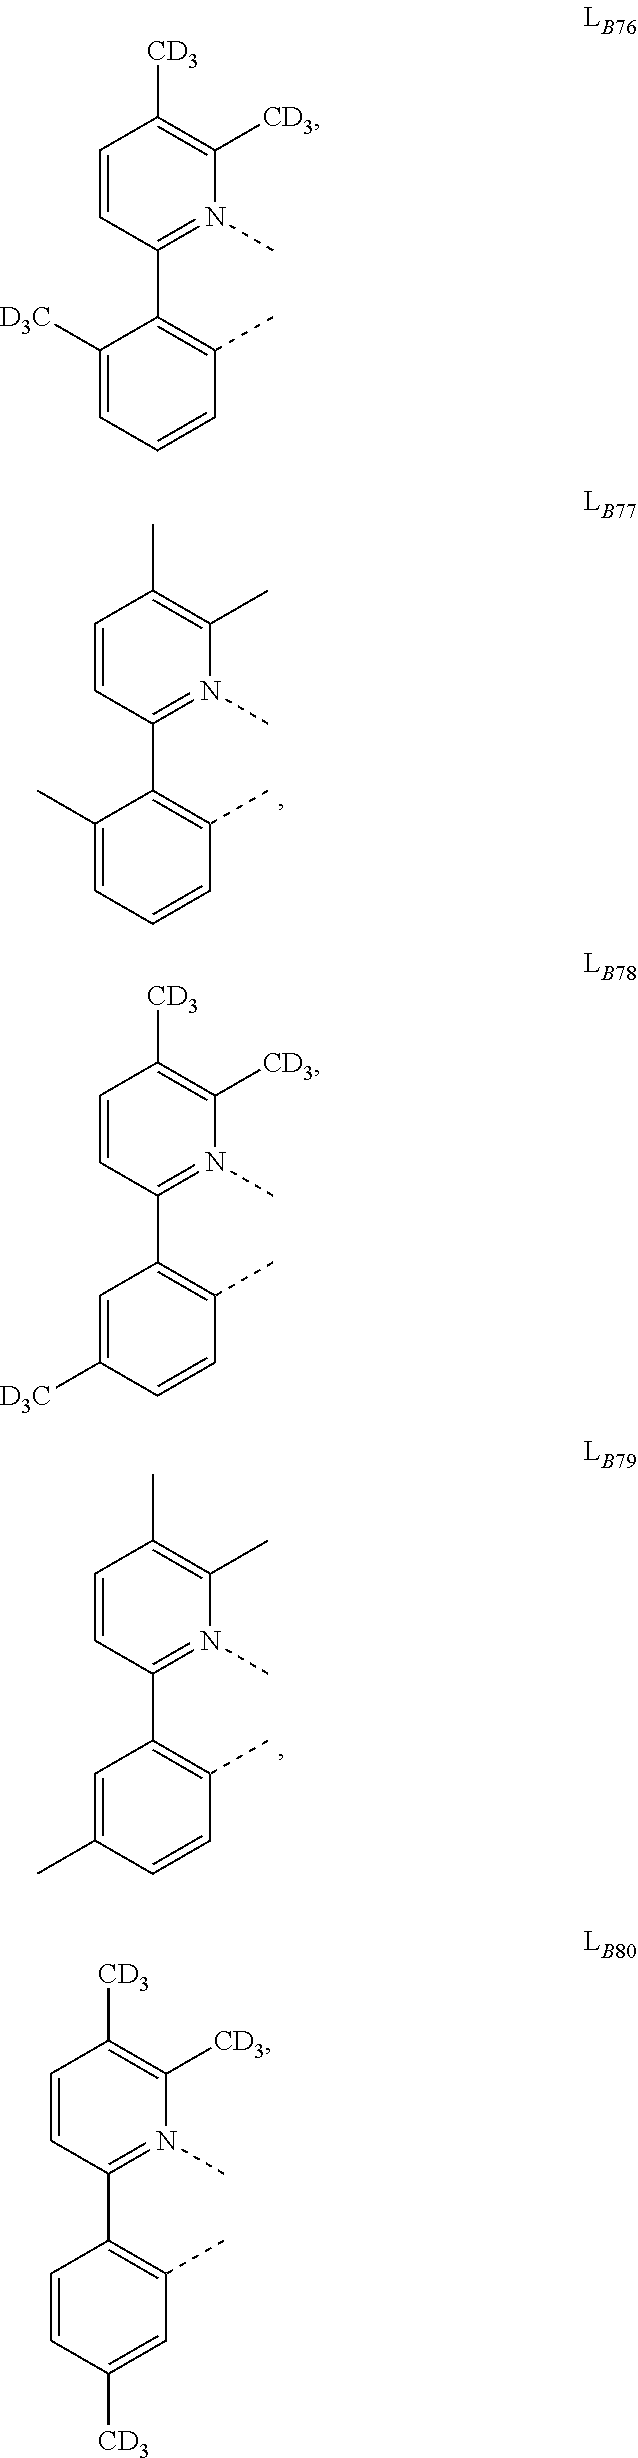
C1=CC(C2=C(C)C=CC=C2C)=N(C)C(C)=C1C.C1=CC(C2=C(C)C=CC(C)=C2)=N(C)C(C)=C1C.C1=CC(C2=C(C)C=CC=C2[D3C])=N(C)C([CD3])=C1[CD3].C1=CC(C2=C(C)C=CC([D3C])=C2)=N(C)C([CD3])=C1[CD3].C1=CC(C2=C(C)C=C([CD3])C=C2)=N(C)C([CD3])=C1[CD3]
